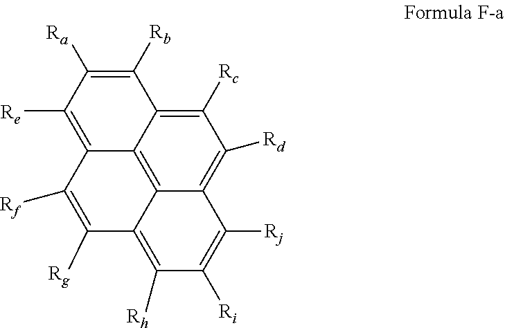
C12=C([Re])C([Ra])=C([Rb])C3=C([Rc])C([Rd])=C4C(=C13)C(=C([Rh])C([Ri])=C4[Rj])C([Rg])=C2[Rf]
